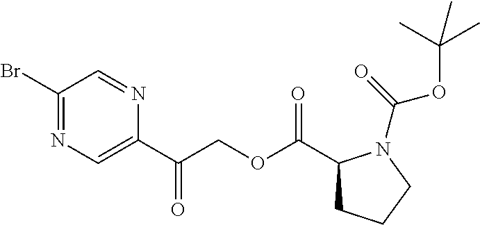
C1(Br)=NC=C(C(COC(=O)C2CCCN2C(=O)OC(C)(C)C)=O)N=C1
